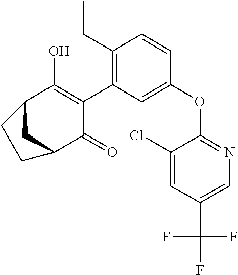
C1(OC2=NC=C(C(F)(F)F)C=C2Cl)=CC(C2=C(O)C3CC(C2=O)CC3)=C(CC)C=C1
